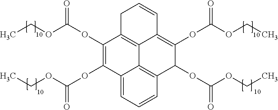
C1C2=C3C(=C(OC(OCC)=O)C(OC(OCC)=O)C4=C3C(=CC=C4)C(OC(OCC)=O)=C2OC(OCC)=O)C=C1
